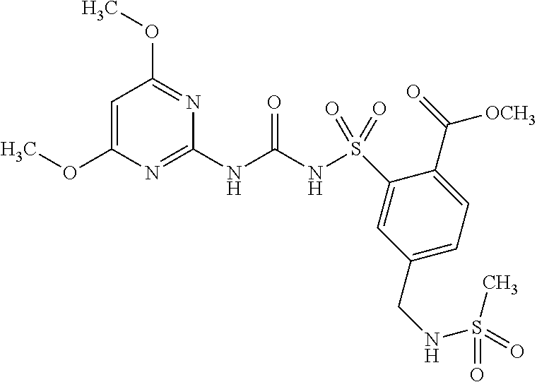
COC1=CC(OC)=NC(NC(NS(=O)(C2=CC(CNS(=O)(C)=O)=CC=C2C([OCH3])=O)=O)=O)=N1
